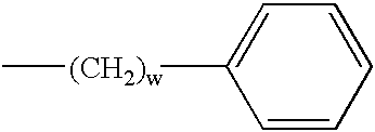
C1=CC=CC=C1[(CH2)w]C
